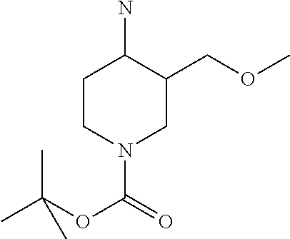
NC1C(COC)CN(C(=O)OC(C)(C)C)CC1
